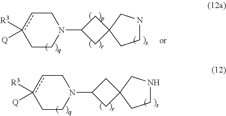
C1NCC2(C1)CC(N1Ccc([R3])([Q])CC1)C2.C1NCC2(C1)CC(N1Ccc([R3])([Q])CC1)C2
